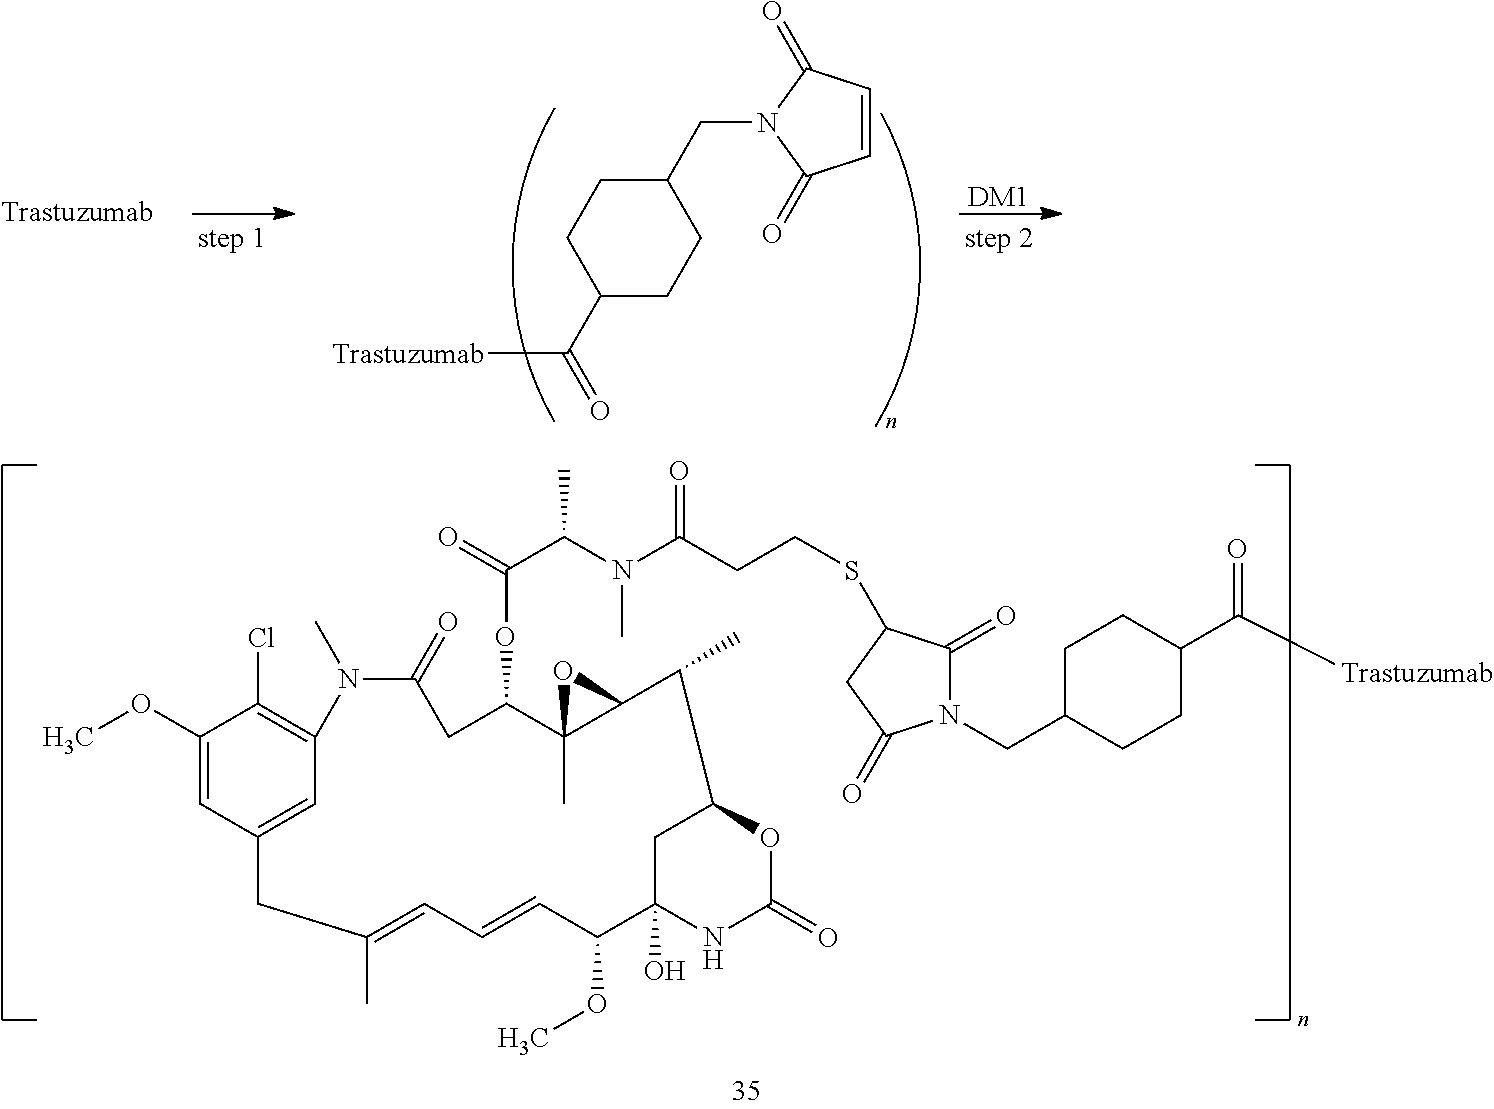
COC1=CC2=CC(=C1Cl)N(C)C(=O)CC(OC(C(N(C(CCSC1C(=O)N(CC3CCC(C([Trastuzumab])=O)CC3)C(=O)C1)=O)C)C)=O)C1(C)C(O1)C(C)C1CC(O)(NC(=O)O1)C(OC)C=CC=C(C)C2.[Trastuzumab]C(C1CCC(CN2C(=O)C=CC2=O)CC1)=O.[DM1]
